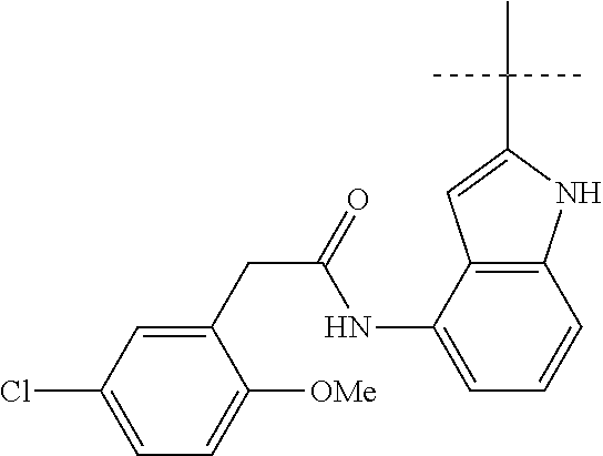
C(C(=O)NC1=CC=CC2=C1C=C(C(C)(C)C)N2)C1=CC(Cl)=CC=C1[OMe]
